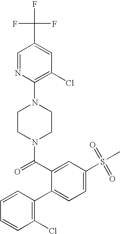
C1=CC(Cl)=C(C2=CC=C(S(=O)(=O)C)C=C2C(N2CCN(C3=C(Cl)C=C(C(F)(F)F)C=N3)CC2)=O)C=C1
